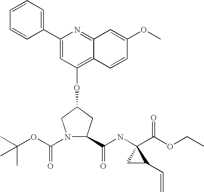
CC(OC(N1C(C(NC2(C(OCC)=O)CC2C=C)=O)CC(OC2=C3C(=NC(C4=CC=CC=C4)=C2)C=C(OC)C=C3)C1)=O)(C)C
